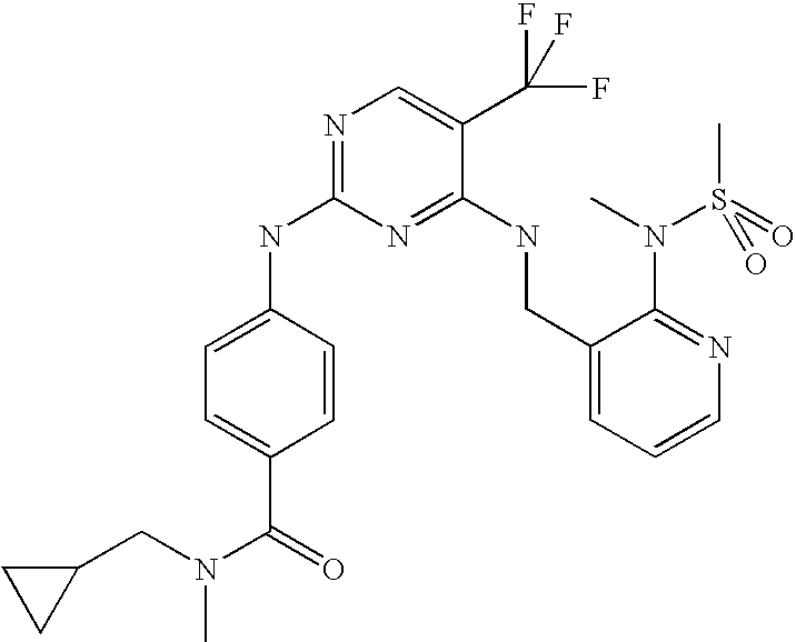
C1(CNC2=NC(NC3=CC=C(C(=O)N(CC4CC4)C)C=C3)=NC=C2C(F)(F)F)=CC=CN=C1N(C)S(C)(=O)=O
